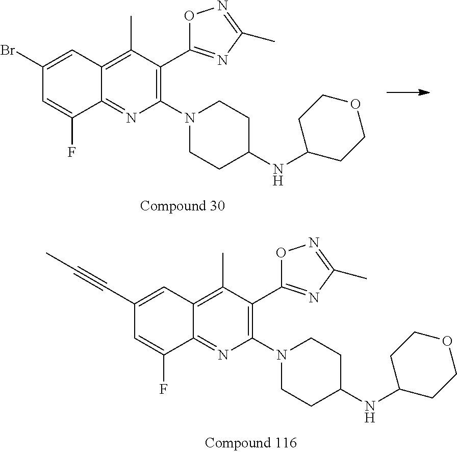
C1(C#CC)=CC2=C(C)C(C3=NC(C)=NO3)=C(N3CCC(NC4CCOCC4)CC3)N=C2C(F)=C1.C1(Br)=CC2=C(C)C(C3=NC(C)=NO3)=C(N3CCC(NC4CCOCC4)CC3)N=C2C(F)=C1
